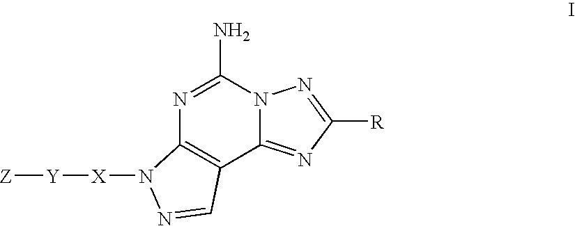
C12=NC([R])=NN1C(N)=NC1=C2C=NN1[X][Y][Z]
